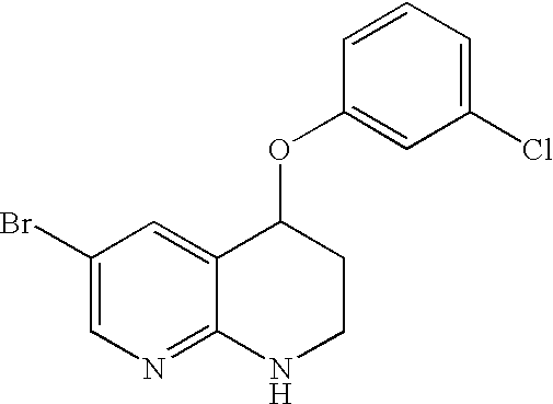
BrC1=CN=C2C(=C1)C(OC1=CC(Cl)=CC=C1)CCN2
